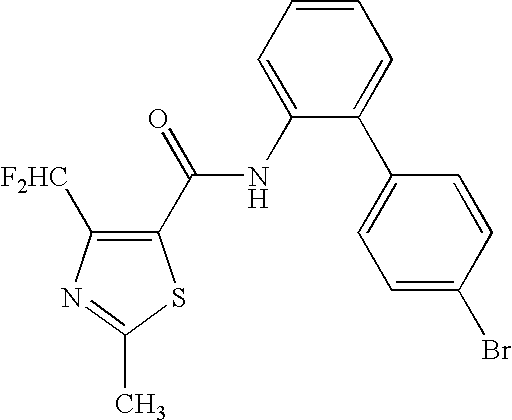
C1([F2HC])=C(C(NC2=CC=CC=C2C2=CC=C(Br)C=C2)=O)SC(C)=N1
